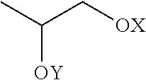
CC(C[OX])[OY]
